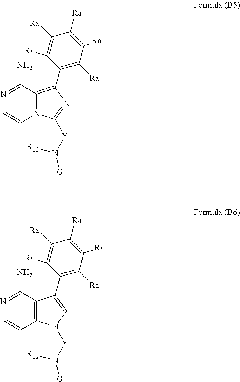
N1=C(N)C2=C(C3=C([Ra])C([Ra])=C([Ra])C([Ra])=C3[Ra])N=C([Y]N([G])[R12])N2C=C1.N1=C(N)C2=C(C=C1)N([Y]N([G])[R12])C=C2C1=C([Ra])C([Ra])=C([Ra])C([Ra])=C1[Ra]
